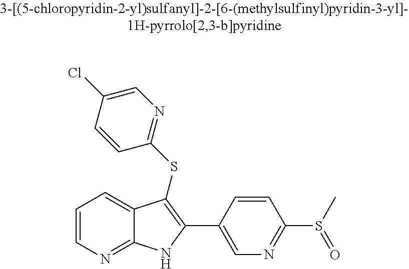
C1=CN=C2C(=C1)C(SC1=NC=C(Cl)C=C1)=C(C1=CN=C(S(C)=O)C=C1)N2
